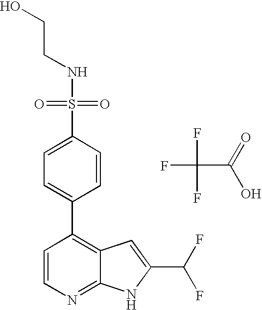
C1=CN=C2C(=C1C1=CC=C(S(=O)(NCCO)=O)C=C1)C=C(C(F)F)N2.FC(F)(F)C(=O)O
